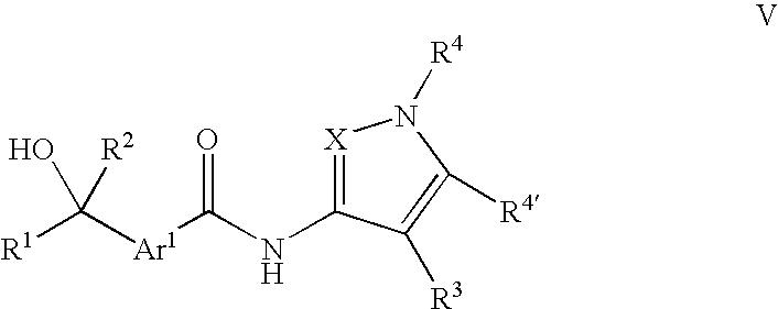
[R1]C([Ar1]C(NC1=[X]N([R4])C([R4])=C1[R3])=O)(O)[R2]
